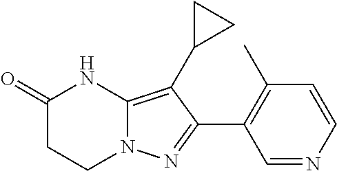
C1C(=O)NC2=C(C3CC3)C(C3=C(C)C=CN=C3)=NN2C1
